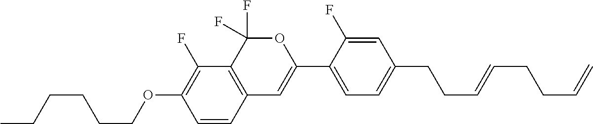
C1=CC2=C(C(F)=C1OCCCCCC)C(F)(F)OC(C1=CC=C(CCC=CCCC=C)C=C1F)=C2
